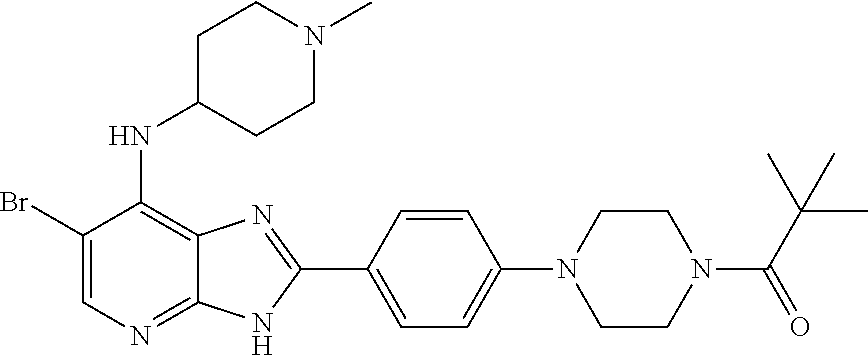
BrC1=CN=C2C(=C1NC1CCN(C)CC1)N=C(C1=CC=C(N3CCN(C(=O)C(C)(C)C)CC3)C=C1)N2
